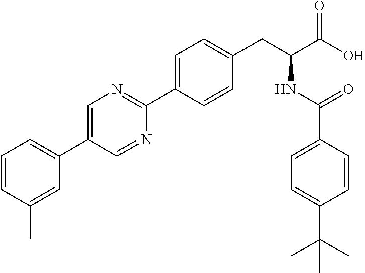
C1=CC=C(C2=CN=C(C3=CC=C(CC(NC(=O)C4=CC=C(C(C)(C)C)C=C4)C(O)=O)C=C3)N=C2)C=C1C
